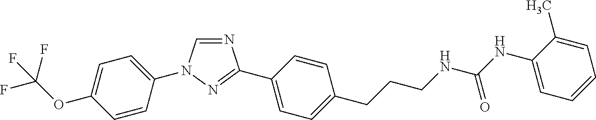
C1(OC(F)(F)F)=CC=C(N2C=NC(C3=CC=C(CCCNC(NC4=CC=CC=C4C)=O)C=C3)=N2)C=C1
